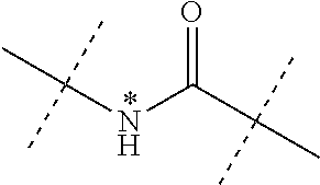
N(C(C)(C)C)C(=O)C(C)(C)C
